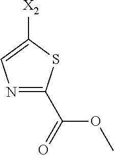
N1=C(C(=O)OC)SC([X2])=C1
